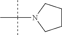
N1(C(C)(C)C)CCCC1
